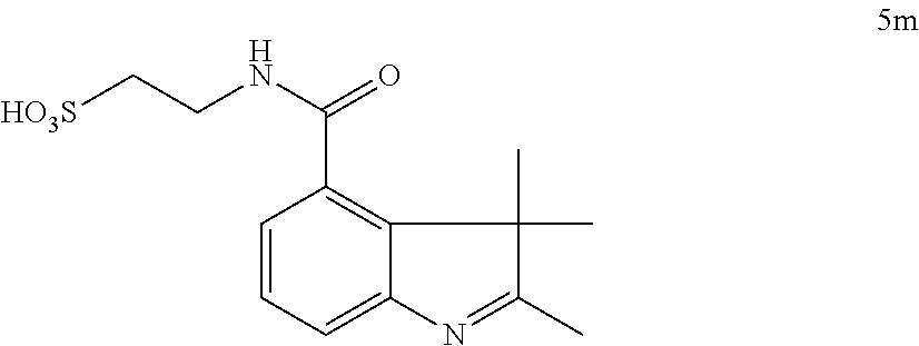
C1=CC=C2C(=C1C(NCC[HO3S])=O)C(C)(C)C(C)=N2
